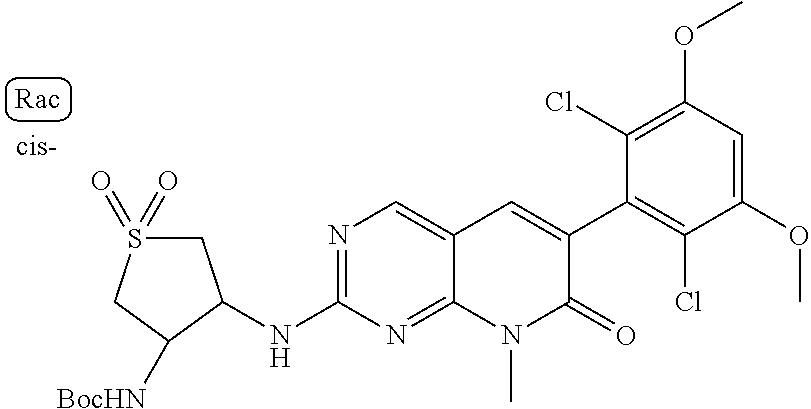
N(C1=NC=C2C(=N1)N(C)C(=O)C(C1=C(Cl)C(OC)=CC(OC)=C1Cl)=C2)C1C([BocHN])CS(=O)(=O)C1
